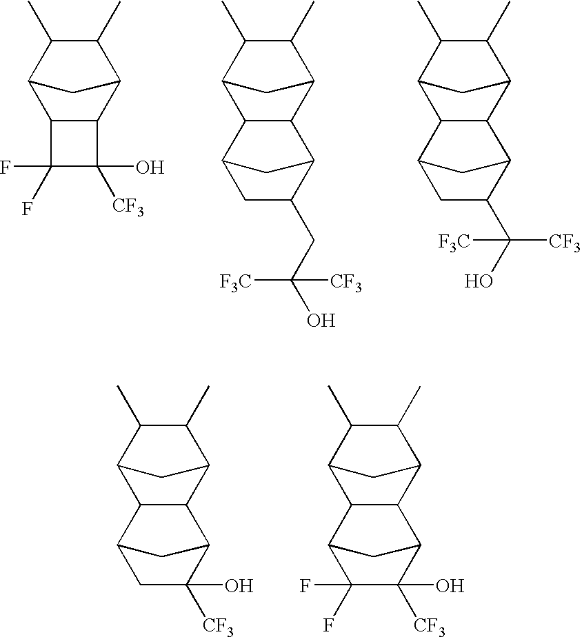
C12C(C)C(C)C(C1)C1C2C2CC1CC2([CF3])O.C12C(C)C(C)C(C1)C1C2C2CC1C(F)(F)C2([CF3])O.C12C3C(C)C(C)C(C3)C1C(O)([CF3])C2(F)F.C12C(C)C(C)C(C1)C1C2C2CC1CC2CC([F3C])([CF3])O.C12C(C)C(C)C(C1)C1C2C2CC1CC2C([F3C])([CF3])O
